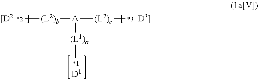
[[D2 *2][(L2)b][A]([(L2)c][*3 D3]])[(L1)a][*1D1]
